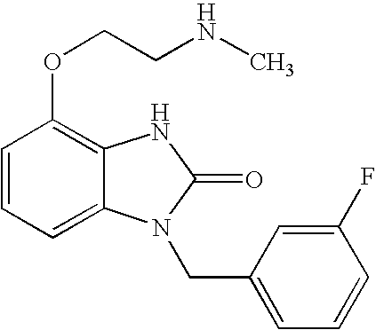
C1=CC=C2C(=C1OCCNC)NC(=O)N2CC1=CC=CC(F)=C1
